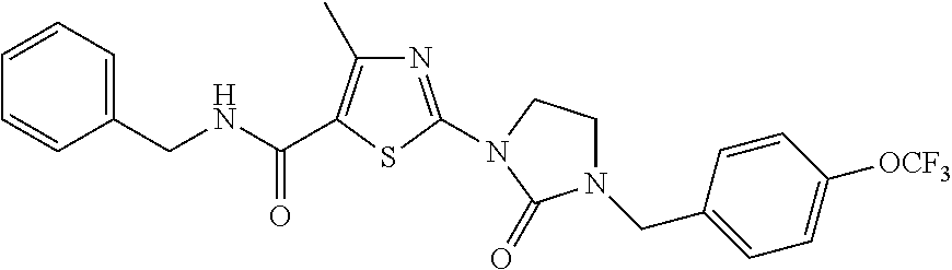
C1(CN2CCN(C3=NC(C)=C(C(NCC4=CC=CC=C4)=O)S3)C2=O)=CC=C([OCF3])C=C1
